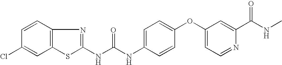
C12=C(SC(NC(NC3=CC=C(OC4=CC=NC(C(NC)=O)=C4)C=C3)=O)=N1)C=C(Cl)C=C2
